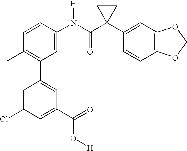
C1(N(C(C2(C3=CC4=C(C=C3)OCO4)CC2)=O)[H])=CC(C2=CC(C(O[H])=O)=CC(Cl)=C2)=C(C)C=C1
